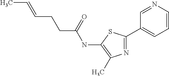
N1=C(C2=CC=CN=C2)SC(NC(CCC=CC)=O)=C1C
